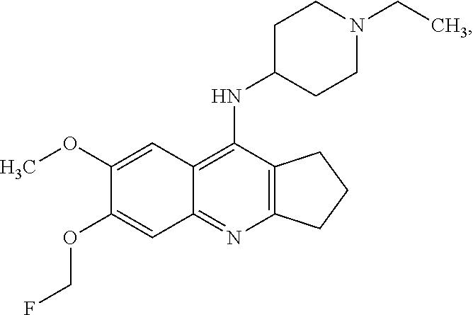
C12=C(N=C3C(=C1NC1CCN(CC)CC1)C=C(OC)C(OCF)=C3)CCC2
